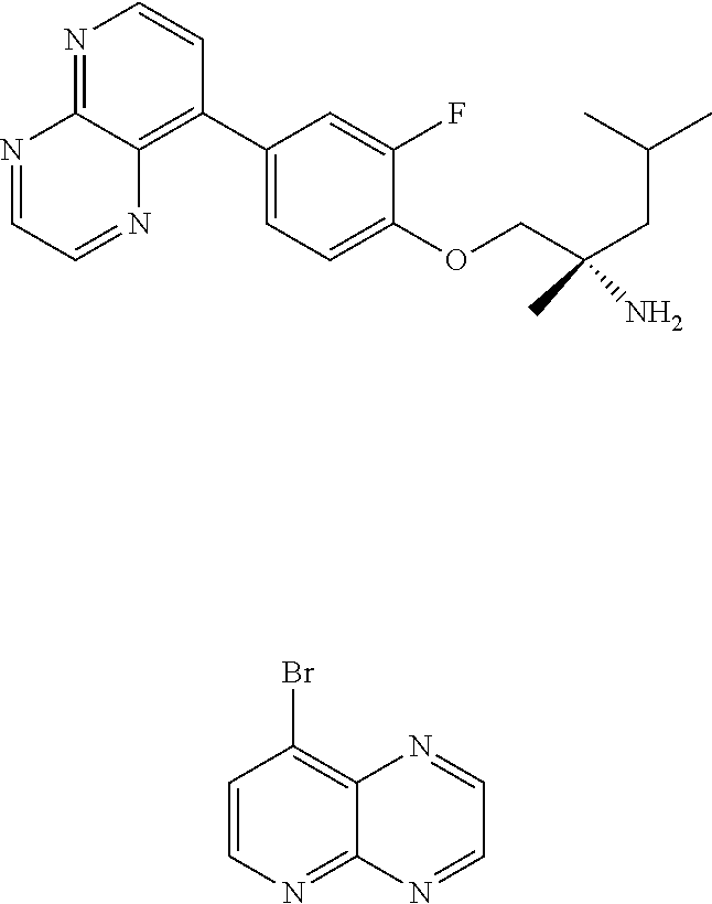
C1(C2=C3C(=NC=C2)N=CC=N3)=CC=C(OCC(CC(C)C)(C)N)C(F)=C1.C1=CN=C2C(=C1Br)N=CC=N2
